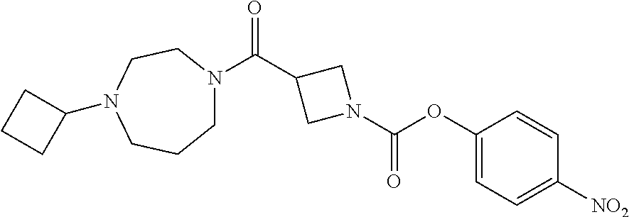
O(C(N1CC(C(=O)N2CCCN(C3CCC3)CC2)C1)=O)C1=CC=C([NO2])C=C1
